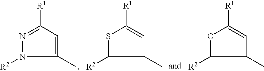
C1(C)=CC([R1])=NN1[R2].C1(C)=C([R2])SC([R1])=C1.C1(C)=C([R2])OC([R1])=C1
